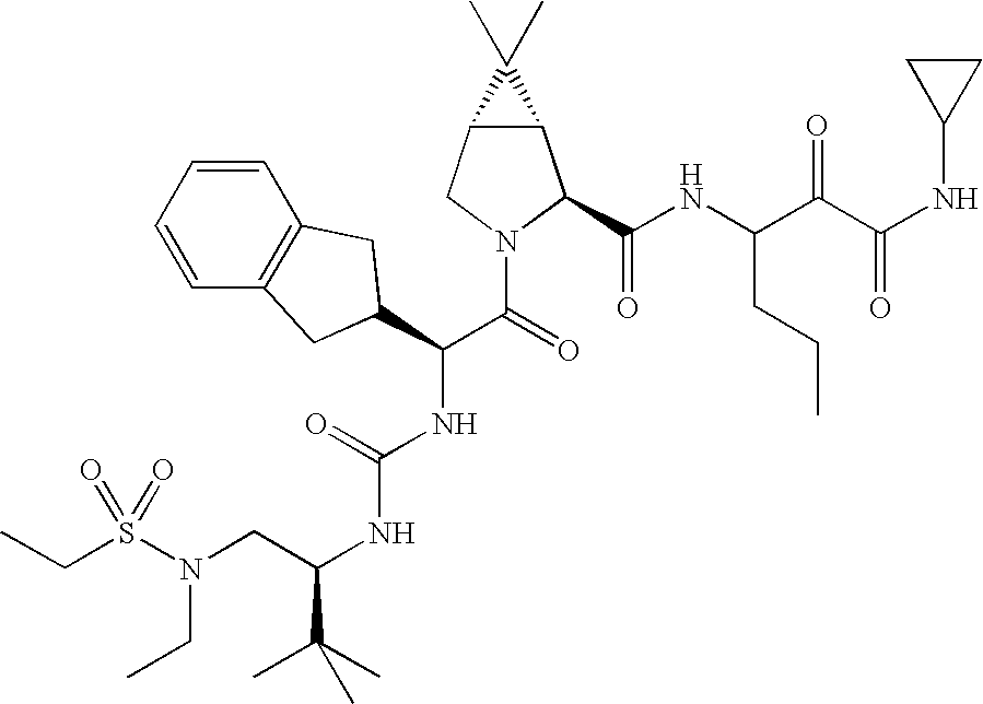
C(C)S(=O)(N(CC)CC(NC(=O)NC(C(N1C(C(=O)NC(CCC)C(=O)C(=O)NC2CC2)C2C(C1)C2(C)C)=O)C1CC2=C(C=CC=C2)C1)C(C)(C)C)=O
